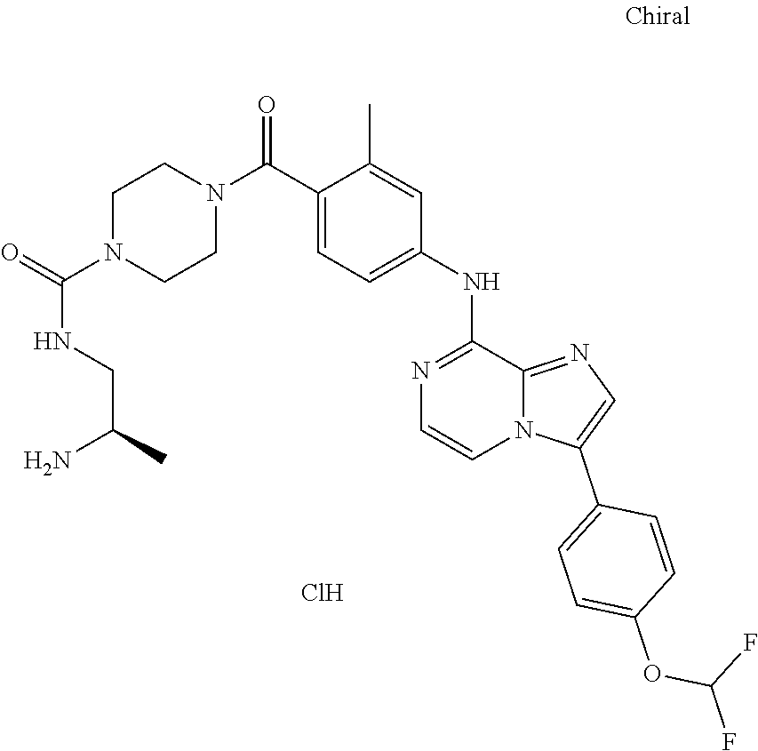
O=C(NCC(N)C)N1CCN(C(C2=CC=C(NC3=NC=CN4C3=NC=C4C3=CC=C(OC(F)F)C=C3)C=C2C)=O)CC1.Cl
